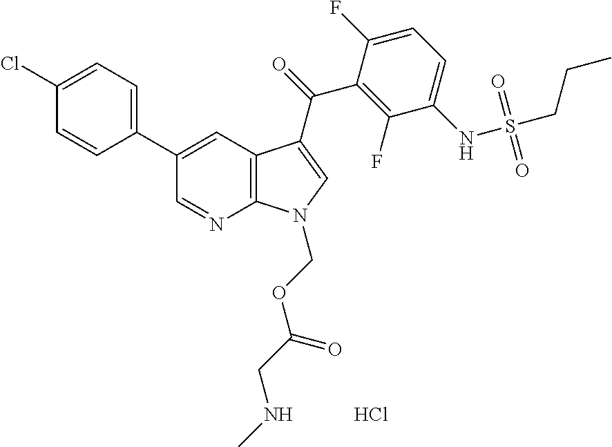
C12=C(C=C(C3=CC=C(Cl)C=C3)C=N1)C(C(=O)C1=C(F)C(NS(CCC)(=O)=O)=CC=C1F)=CN2COC(CNC)=O.Cl
